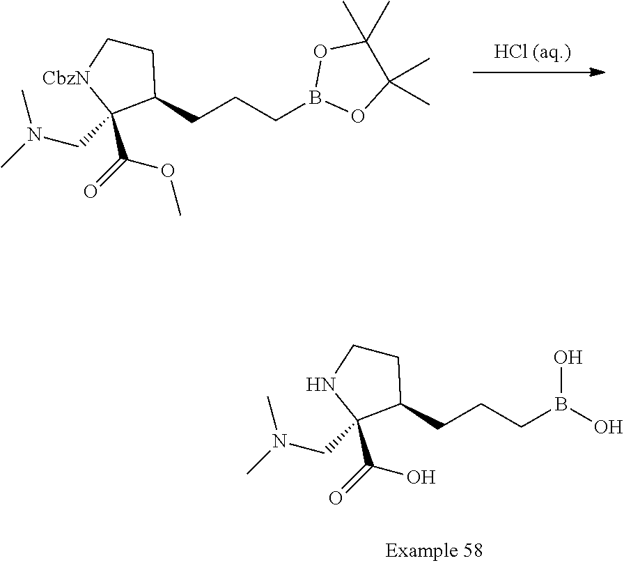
C1C[CbzN]C(CN(C)C)(C(OC)=O)C1CCCB1OC(C)(C)C(C)(C)O1.C1CNC(CN(C)C)(C(O)=O)C1CCCB(O)O
